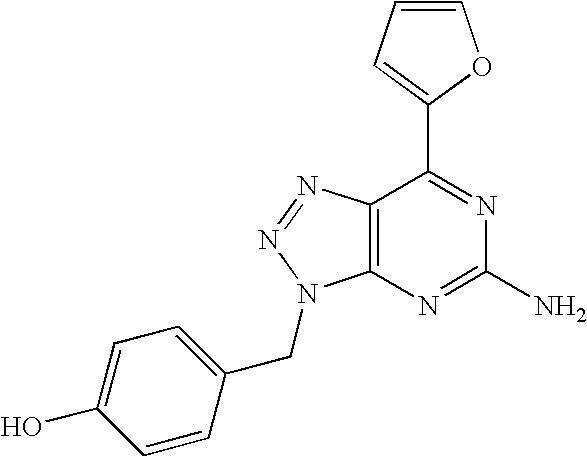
C1=CC=C(C2=NC(N)=NC3=C2N=NN3CC2=CC=C(O)C=C2)O1
